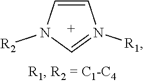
C1=CN([R2])C=N1[R1]
